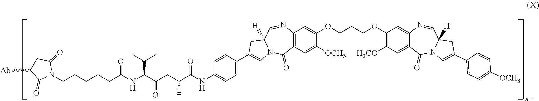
C12=C(C=C([OCH3])C(OCCCOC3=C([H3CO])C=C4C(=C3)N=CC3([H])N(C4=O)C=C(C4=CC=C([OCH3])C=C4)C3)=C1)C(=O)N1C([H])(C=N2)CC(C2=CC=C(NC(C(CC(C(NC(CCCCCN3C(=O)CC([Ab])C3=O)=O)C(C)C)=O)C)=O)C=C2)=C1
